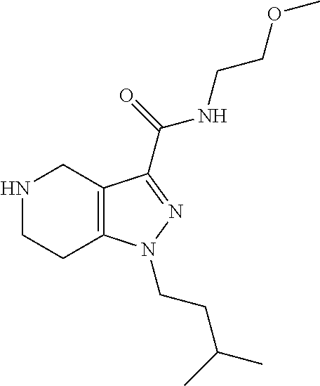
N1CC2=C(CC1)N(CCC(C)C)N=C2C(NCCOC)=O
